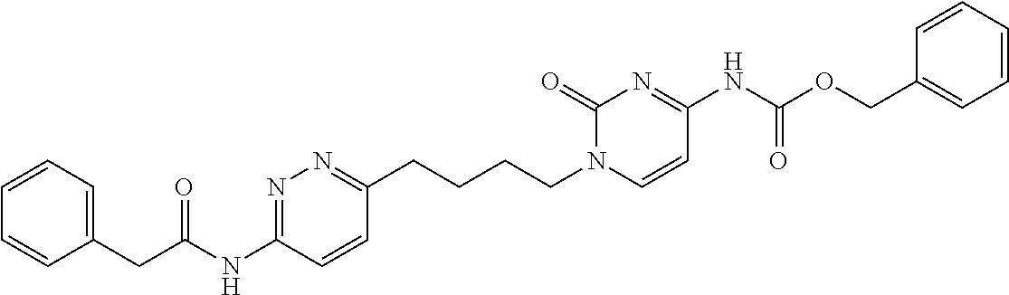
C1=CC=C(CC(=O)NC2=NN=C(CCCCN3C=CC(NC(OCC4=CC=CC=C4)=O)=NC3=O)C=C2)C=C1
